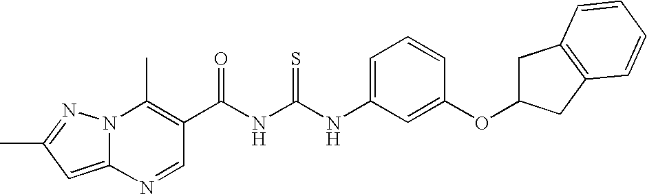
C(NC(NC1=CC=CC(OC2CC3=C(C2)C=CC=C3)=C1)=S)(=O)C1=C(C)N2C(=CC(C)=N2)N=C1
